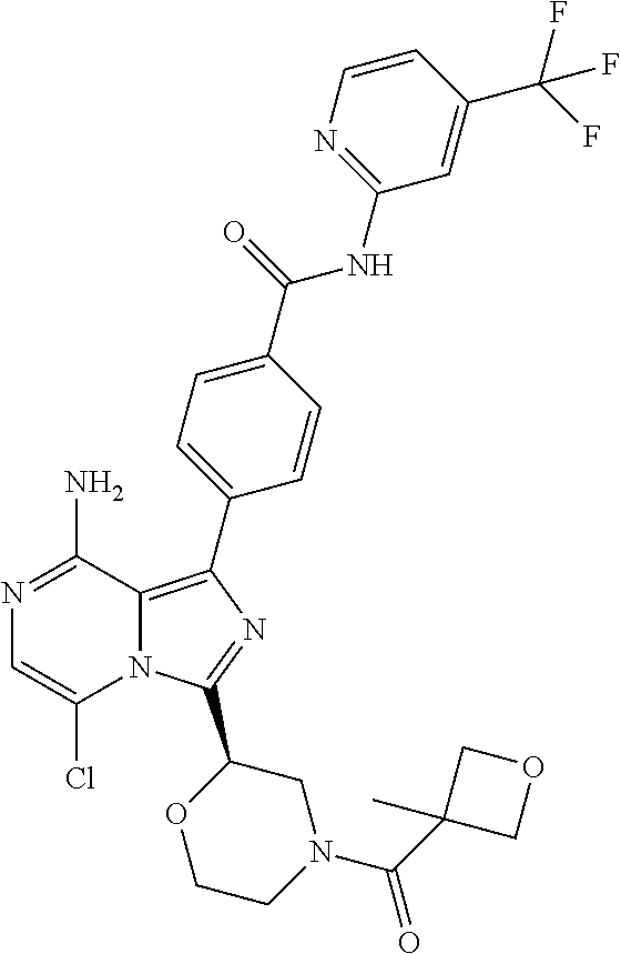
N1=C(N)C2=C(C3=CC=C(C(=O)NC4=NC=CC(C(F)(F)F)=C4)C=C3)N=C(C3OCCN(C(C4(C)COC4)=O)C3)N2C(Cl)=C1
